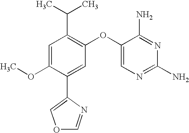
C1=C(OC)C(C2=COC=N2)=CC(OC2=CN=C(N)N=C2N)=C1C(C)C
